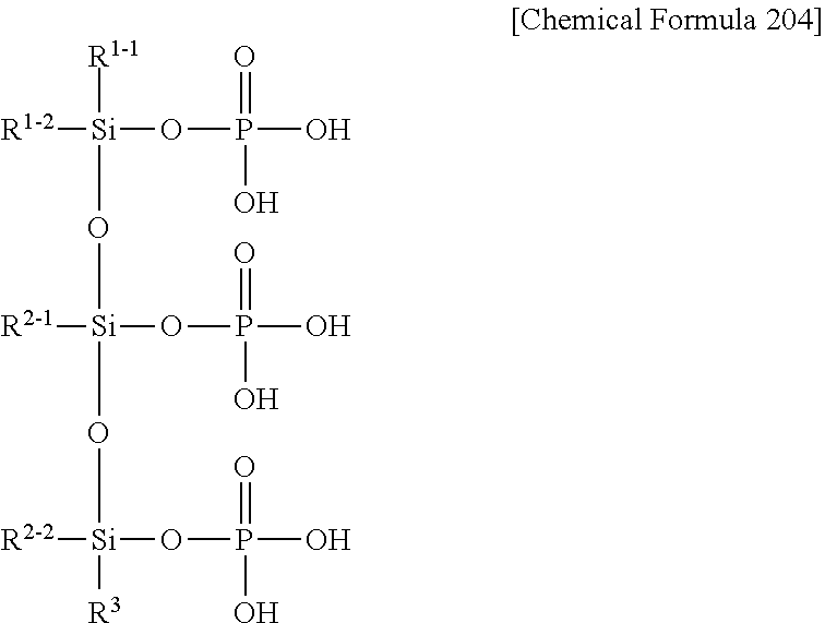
[R1-2][Si]([R1-1])(O[Si]([R2-1])(OP(O)(=O)O)O[Si]([R2-2])(OP(=O)(O)O)[R3])OP(=O)(O)O
